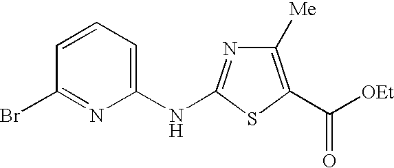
N1=C(NC2=CC=CC(Br)=N2)SC(C([OEt])=O)=C1[Me]
